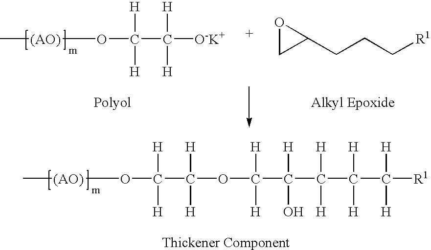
C[(AO)]OC(C([H])([H])[O-K+])([H])[H].[Polyol].O1CC1CCC[R1].[Alkyl Epoxide].C[(AO)]OC(C([H])([H])OC([H])([H])C([H])(O)C([H])([H])C([H])([H])C([H])([H])[R1])([H])[H].[Thickener Component]
